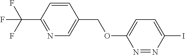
C1=CC(C(F)(F)F)=NC=C1COC1=CC=C(I)N=N1
